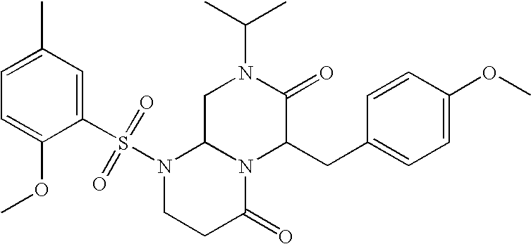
C1(S(N2CCC(=O)N3C2CN(C(C)C)C(=O)C3CC2=CC=C(OC)C=C2)(=O)=O)=CC(C)=CC=C1OC
